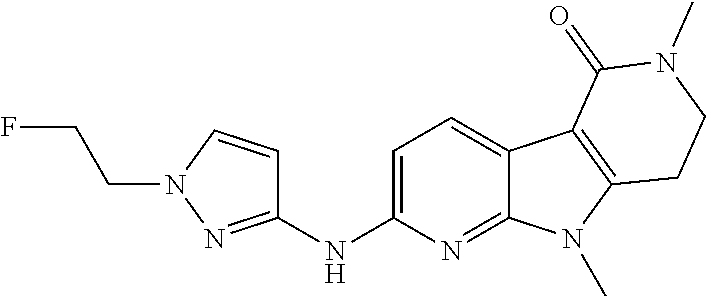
C1(NC2=NN(CCF)C=C2)=CC=C2C(=N1)N(C)C1=C2C(=O)N(C)CC1
